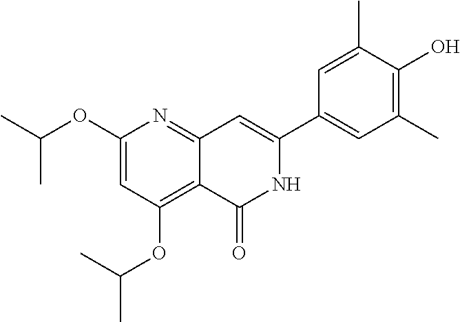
C1(OC(C)C)=CC(OC(C)C)=C2C(=N1)C=C(C1=CC(C)=C(O)C(C)=C1)NC2=O
